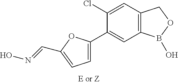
C12=C(C=C(Cl)C(C3=CC=C(C=NO)O3)=C1)COB2O
